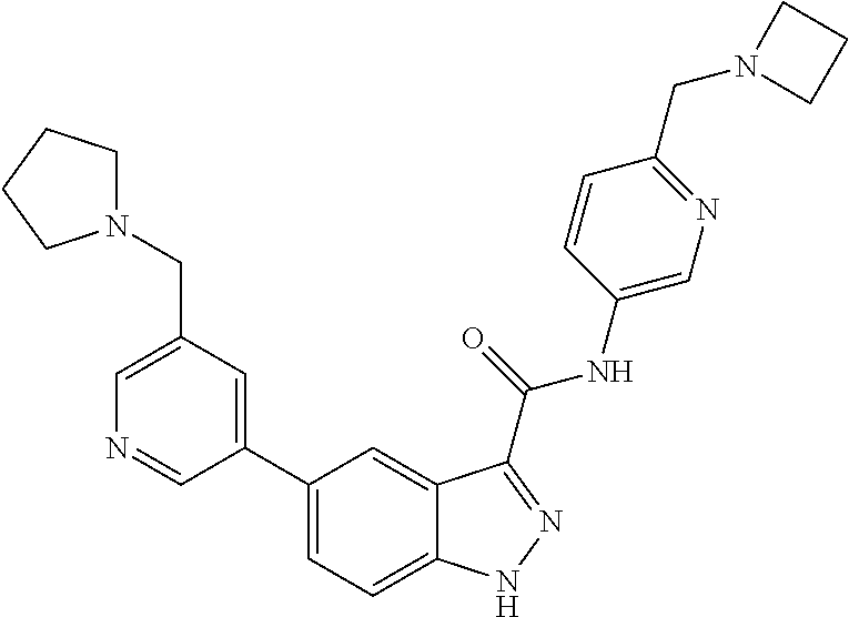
C1(CN2CCCC2)=CN=CC(C2=CC=C3C(=C2)C(C(NC2=CN=C(CN4CCC4)C=C2)=O)=NN3)=C1
